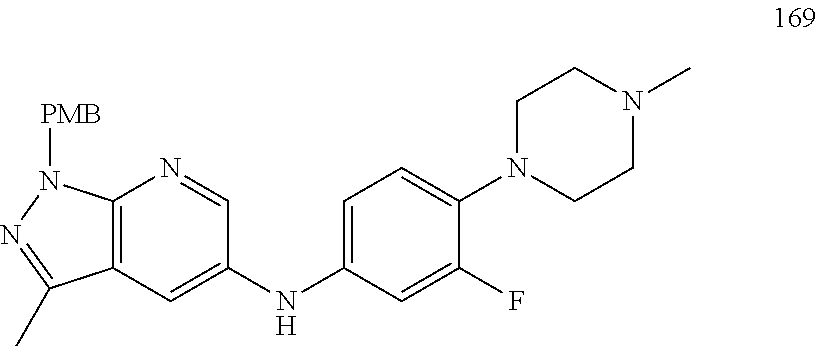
C12=C(C=C(NC3=CC=C(N4CCN(C)CC4)C(F)=C3)C=N1)C(C)=NN2[PMB]
